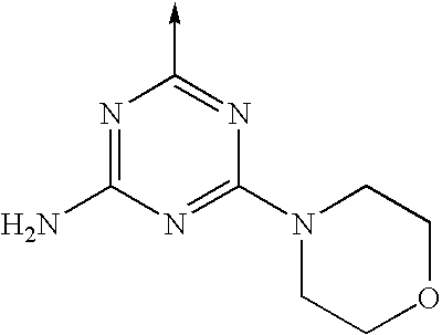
N1=C(N)N=C(N2CCOCC2)N=C1->C
